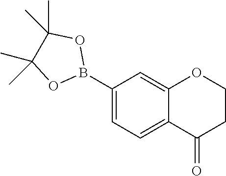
O1B(C2=CC=C3C(=O)CCOC3=C2)OC(C)(C)C1(C)C
